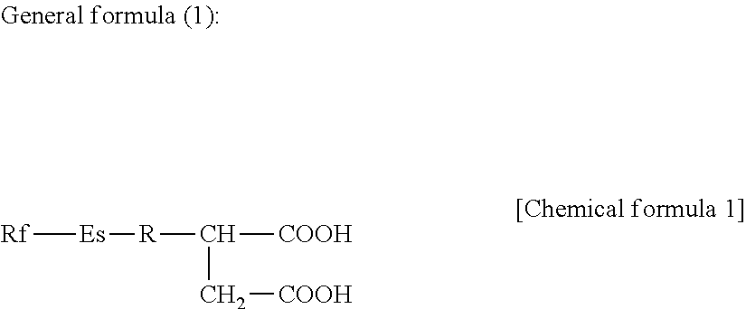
[Rf][Es][R]C([COOH])C[COOH]
